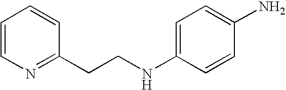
C1=CN=C(CCNC2=CC=C(N)C=C2)C=C1
